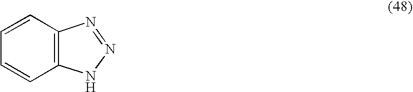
C12=C(C=CC=C1)N=NN2
